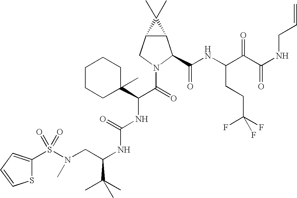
S(N(CC(NC(NC(C(=O)N1C(C(NC(C(C(NCC=C)=O)=O)CCC(F)(F)F)=O)C2C(C1)C2(C)C)C1(C)CCCCC1)=O)C(C)(C)C)C)(=O)(=O)C1=CC=CS1
